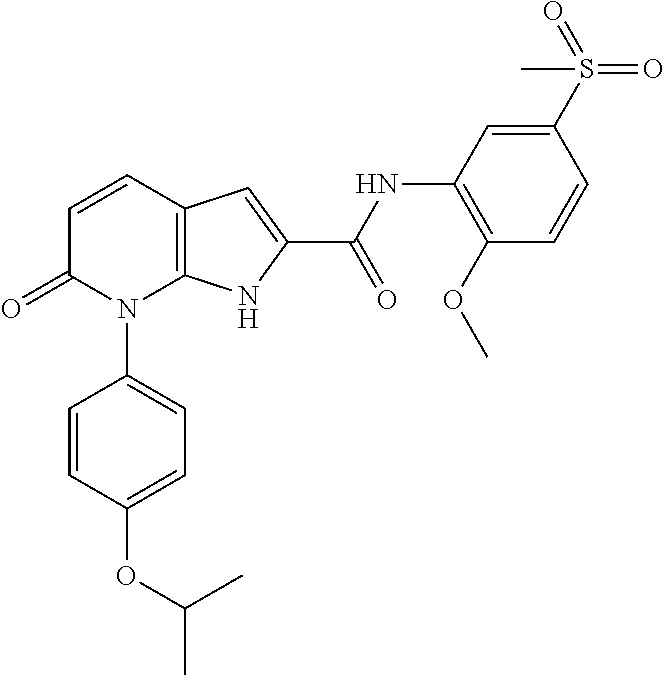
C12=C(C=CC(=O)N1C1=CC=C(OC(C)C)C=C1)C=C(C(NC1=C(OC)C=CC(S(=O)(=O)C)=C1)=O)N2
